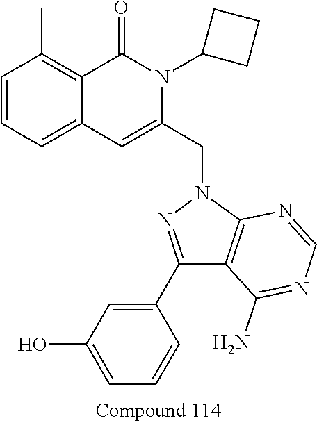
C1=CC=C2C(=C1C)C(=O)N(C1CCC1)C(CN1N=C(C3=CC(O)=CC=C3)C3=C1N=CN=C3N)=C2
